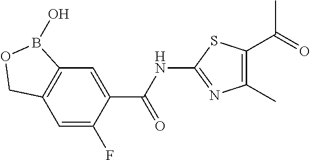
C12=C(C=C(F)C(C(NC3=NC(C)=C(C(C)=O)S3)=O)=C1)COB2O
